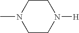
CN1CCN([H])CC1
